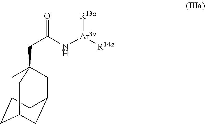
C1C2CC3CC(CC1(CC(N[Ar3a]([R14a])[R13a])=O)C3)C2
